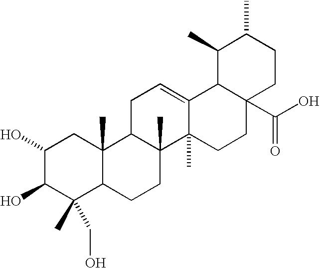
C1(O)C(O)C(C)(CO)C2C(C)(C1)C1C(C)(CC2)C2(C)C(=CC1)C1C(C(O)=O)(CC2)CCC(C)C1C
